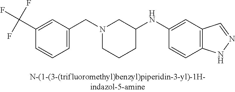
N1(CC2=CC=CC(C(F)(F)F)=C2)CCCC(NC2=CC3=C(C=C2)NN=C3)C1
